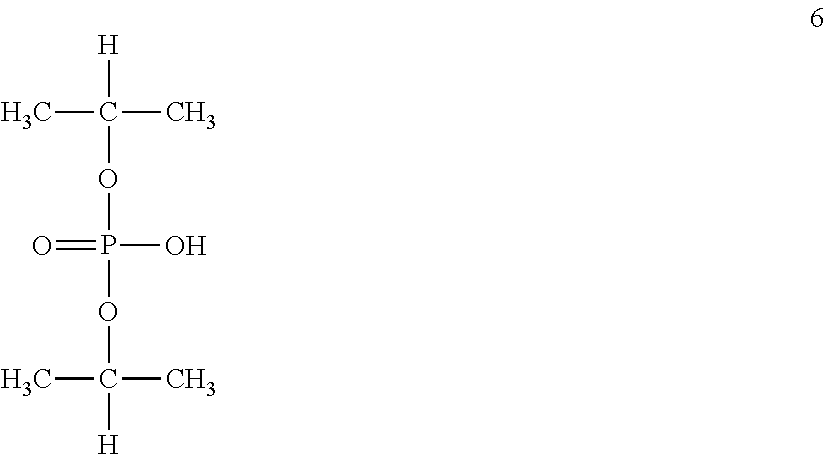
[H]C(OP(OC([H])(C)C)(=O)O)(C)C
